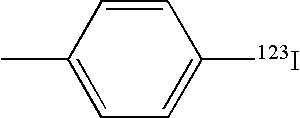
CC1=CC=C([123I])C=C1
